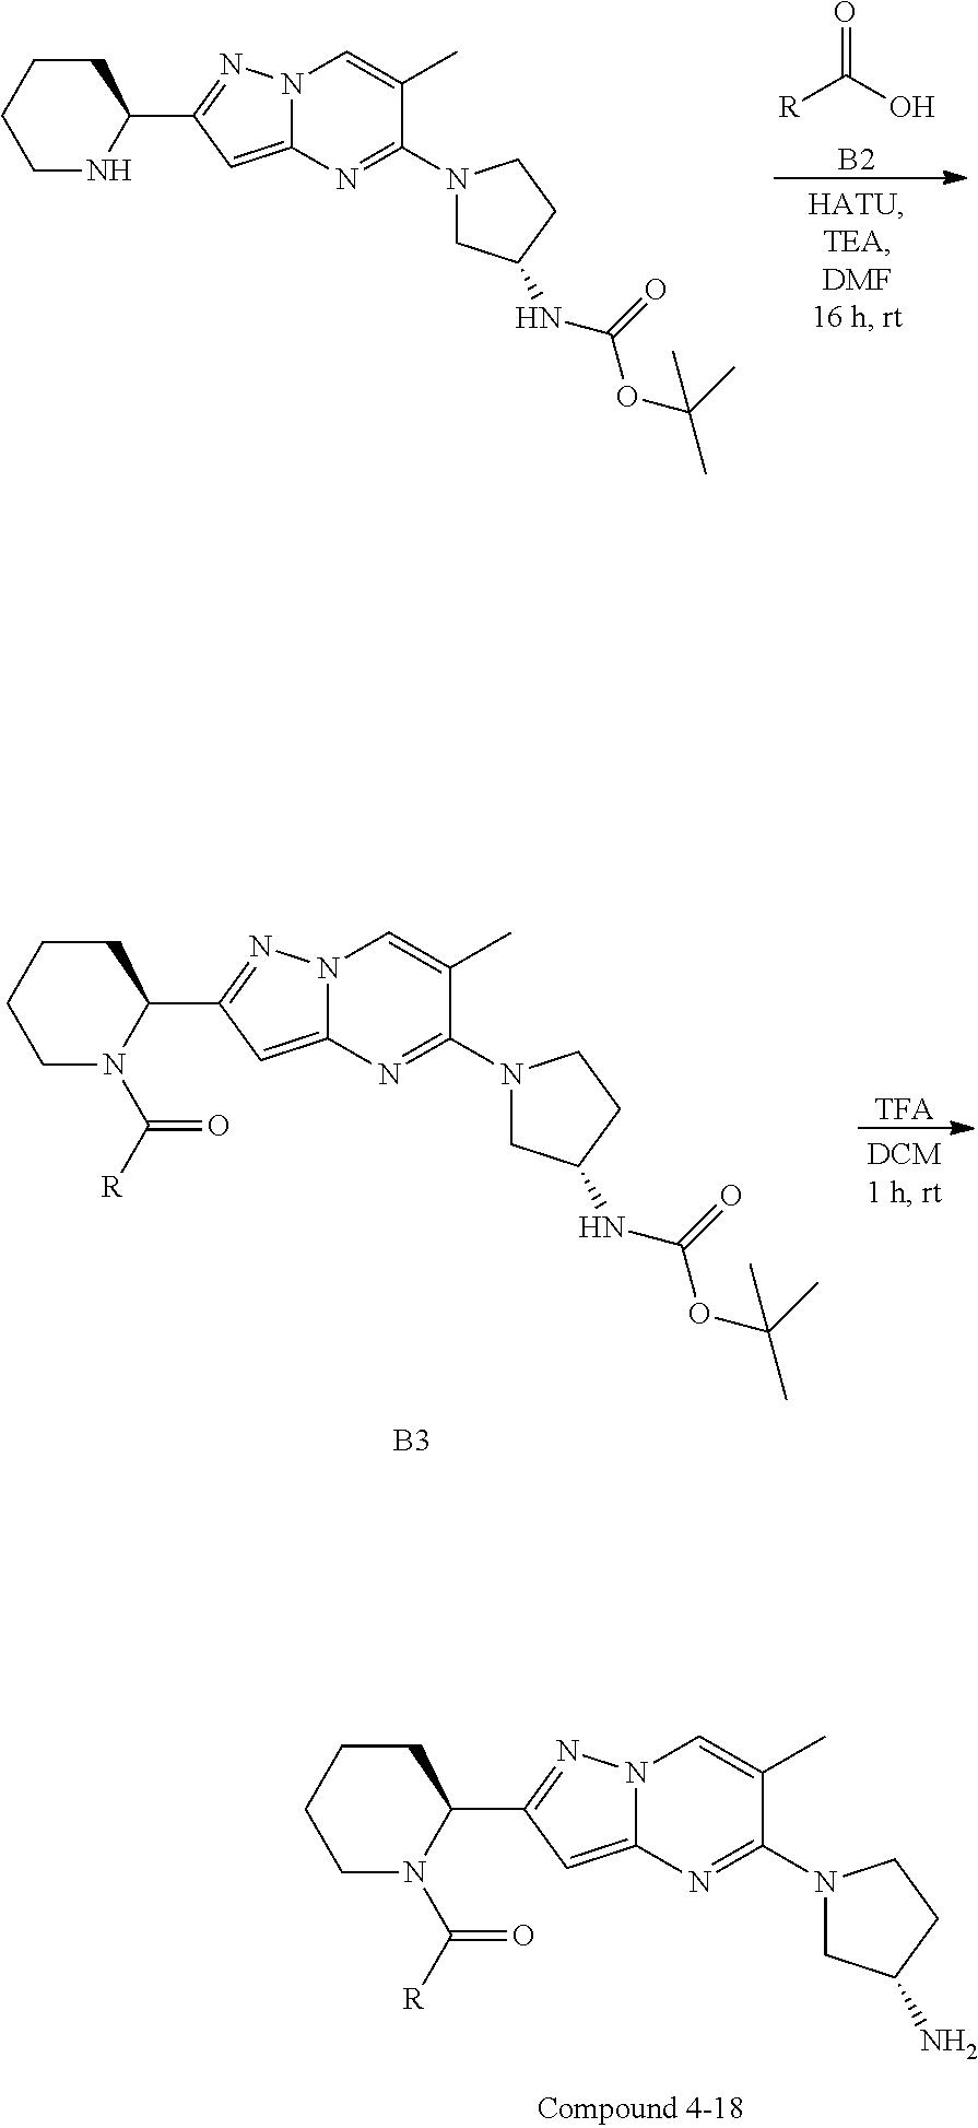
O=C(O)[R].[B2].C1CNC(C2=NN3C(=C2)N=C(N2CC(NC(OC(C)(C)C)=O)CC2)C(C)=C3)CC1.[TFA].C1CN(C([R])=O)C(C2=NN3C(=C2)N=C(N2CC(NC(OC(C)(C)C)=O)CC2)C(C)=C3)CC1.[B3].C1CN(C([R])=O)C(C2=NN3C(=C2)N=C(N2CC(N)CC2)C(C)=C3)CC1
